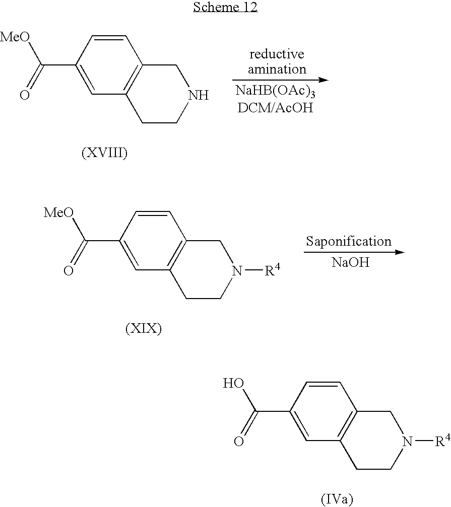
C1=CC(C(=O)[MeO])=CC2=C1CNCC2.C1=CC(C(=O)[MeO])=CC2=C1CN([R4])CC2.[NaOH].C1=CC(C(=O)O)=CC2=C1CN([R4])CC2
